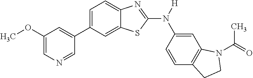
C1(OC)=CN=CC(C2=CC=C3C(=C2)SC(N([H])C2=CC4=C(C=C2)CCN4C(=O)C)=N3)=C1
